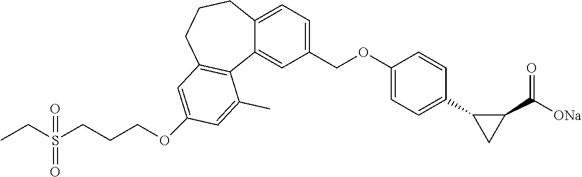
O(C1=CC2=C(C3=CC(COC4=CC=C(C5CC5C(=O)[ONa])C=C4)=CC=C3CCC2)C(C)=C1)CCCS(CC)(=O)=O
